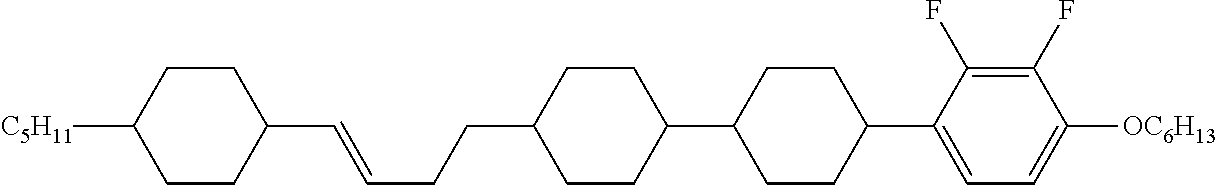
C1(C=CCCC2CCC(C3CCC(C4=CC=C([OC6H13])C(F)=C4F)CC3)CC2)CCC([C5H11])CC1
